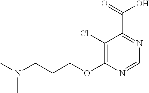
C1(Cl)=C(OCCCN(C)C)N=CN=C1C(=O)O
